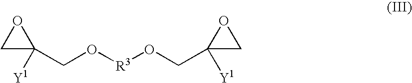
C1(CO[R3]OCC2([Y1])CO2)([Y1])OC1
